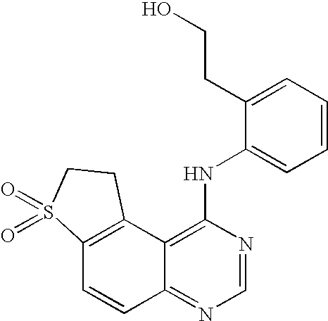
C12=C(C3=C(NC4=CC=CC=C4CCO)N=CN=C3C=C1)CCS2(=O)=O
